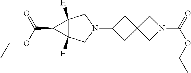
C1C(N2CC3([H])C([H])(C2)C3C(=O)OCC)CC12CN(C(=O)OCC)C2
